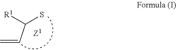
C=CC([R1])S
